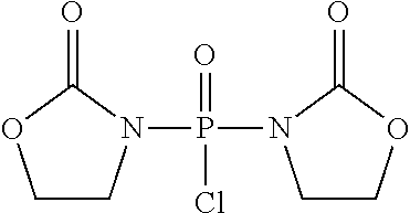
C1CN(P(=O)(Cl)N2CCOC2=O)C(=O)O1
